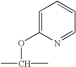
C1=C(OC(C)C)N=CC=C1
